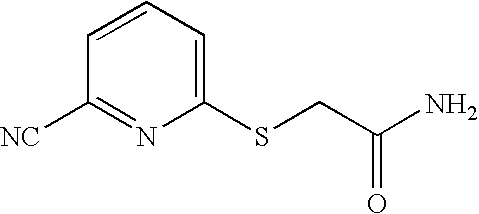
C1([NC])=NC(SCC(N)=O)=CC=C1
